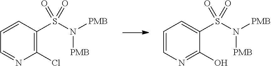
N1=C(O)C(S(N([PMB])[PMB])(=O)=O)=CC=C1.N1=CC=CC(S(N([PMB])[PMB])(=O)=O)=C1Cl
